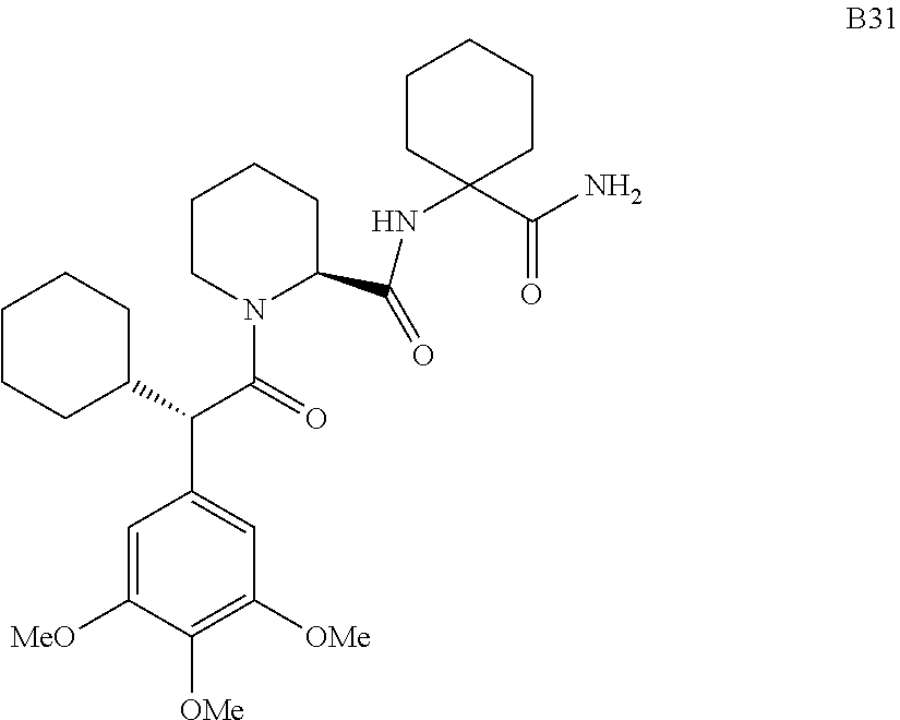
C1=C([MeO])C([OMe])=C([OMe])C=C1C(C1CCCCC1)C(=O)N1C(C(=O)NC2(C(=O)N)CCCCC2)CCCC1
